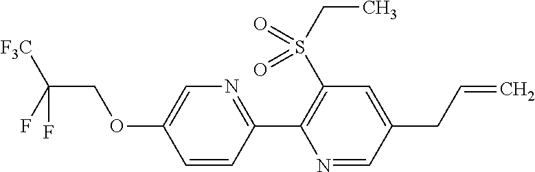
C(COC1=CN=C(C2=C(S(CC)(=O)=O)C=C(CC=C)C=N2)C=C1)(F)([F3C])F
